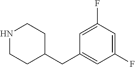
N1CCC(CC2=CC(F)=CC(F)=C2)CC1
